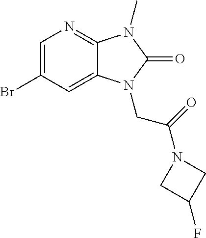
C1=C(Br)C=C2C(=N1)N(C)C(=O)N2CC(=O)N1CC(F)C1
